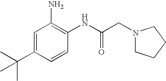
C1=C(C(C)(C)C)C=CC(NC(CN2CCCC2)=O)=C1N
